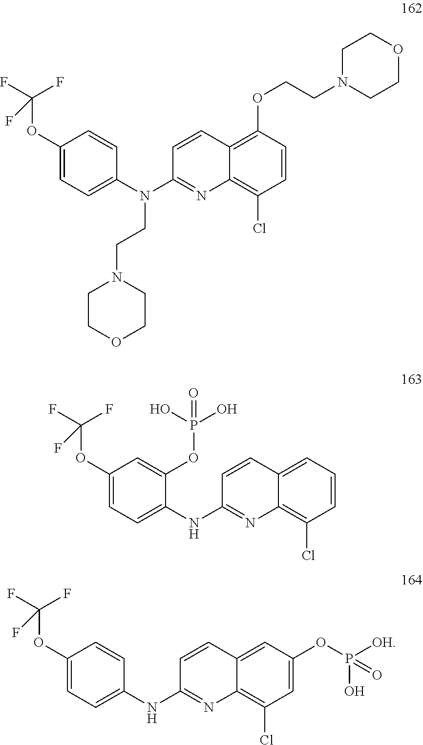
C1COCCN1CCN(C1=NC2=C(Cl)C=CC(OCCN3CCOCC3)=C2C=C1)C1=CC=C(OC(F)(F)F)C=C1.C1(NC2=CC=C(OC(F)(F)F)C=C2OP(O)(=O)O)=NC2=C(Cl)C=CC=C2C=C1.O=P(O)([OH])OC1=CC(Cl)=C2N=C(NC3=CC=C(OC(F)(F)F)C=C3)C=CC2=C1
